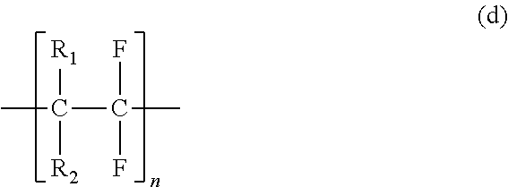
CC([R1])(C(F)(C)F)[R2]
